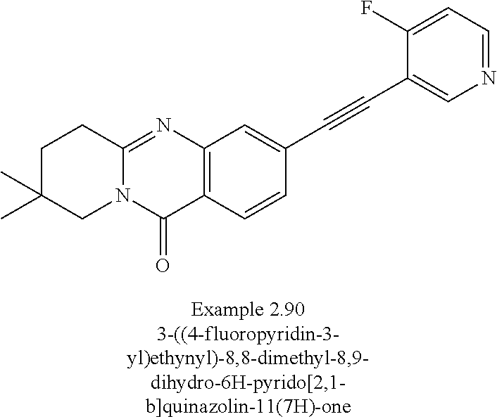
C1C(C)(C)CN2C(=NC3=C(C2=O)C=CC(C#CC2=CN=CC=C2F)=C3)C1
